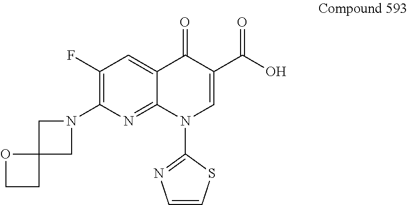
N1(C2=C(F)C=C3C(=N2)N(C2=NC=CS2)C=C(C(O)=O)C3=O)CC2(C1)OCC2
